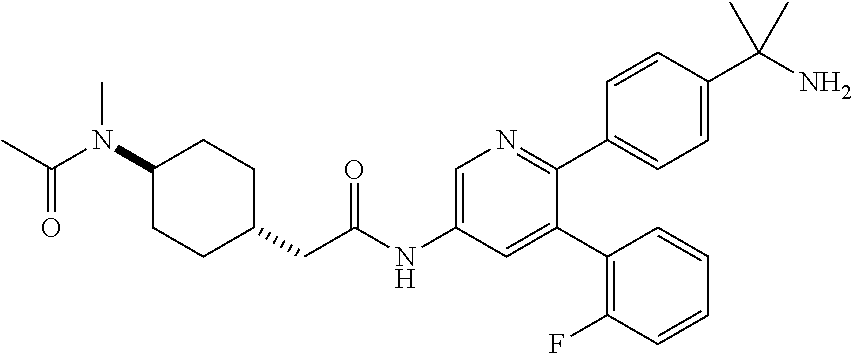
C(N(C1CCC(CC(NC2=CN=C(C3=CC=C(C(N)(C)C)C=C3)C(C3=C(F)C=CC=C3)=C2)=O)CC1)C)(C)=O
